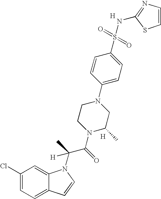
[H].C1(Cl)=CC=C2C(=C1)N(C(C(N1C(C)CN(C3=CC=C(S(=O)(=O)NC4=NC=CS4)C=C3)CC1)=O)(C)[H])C=C2.[H]
